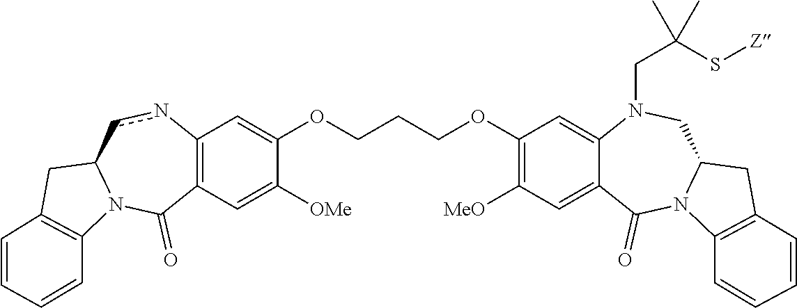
C(COC1=C([MeO])C=C2C(=C1)N(CC(S[Z])(C)C)CC1N(C2=O)C2=C(C1)C=CC=C2)COC1=CC2=C(C=C1[OMe])C(=O)N1C(cn2)CC2=C1C=CC=C2
